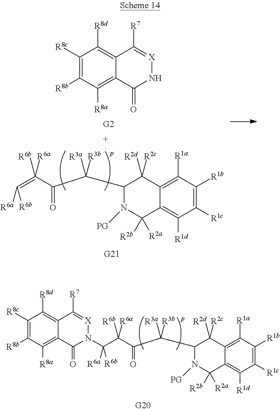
N1([PG])C([R2a])([R2b])C2=C([R1d])C([R1c])=C([R1b])C([R1a])=C2C([R2d])([R2c])C1C(C(C(C(N1[X]=C([R7])C2=C([R8d])C([R8c])=C([R8b])C([R8a])=C2C1=O)([R6a])[R6b])([R6a])[R6b])=O)([R3a])[R3b].N1([PG])C([R2a])([R2b])C2=C([R1d])C([R1c])=C([R1b])C([R1a])=C2C([R2d])([R2c])C1C(C(C(=C([R6a])[R6b])([R6a])[R6b])=O)([R3a])[R3b].C1([R8c])=C([R8b])C([R8a])=C2C(=C1[R8d])C([R7])=[X]NC2=O
